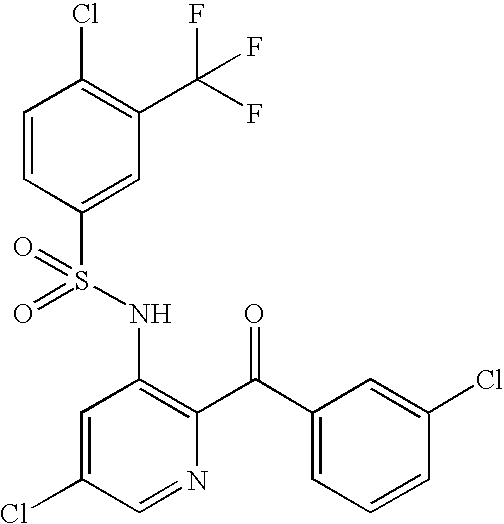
C1=CC(S(NC2=C(C(C3=CC=CC(Cl)=C3)=O)N=CC(Cl)=C2)(=O)=O)=CC(C(F)(F)F)=C1Cl
